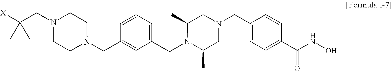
C1(CN2CCN(CC([X])(C)C)CC2)=CC(CN2C(C)CN(CC3=CC=C(C(NO)=O)C=C3)CC2C)=CC=C1
